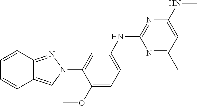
C1=C(NC2=NC(NC)=CC(C)=N2)C=C(N2C=C3C(=N2)C(C)=CC=C3)C(OC)=C1
